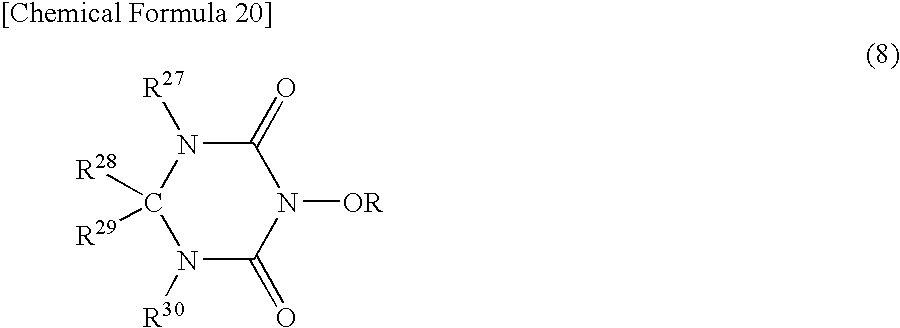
N1([R30])C(=O)N([OR])C(=O)N([R27])C1([R28])[R29]
